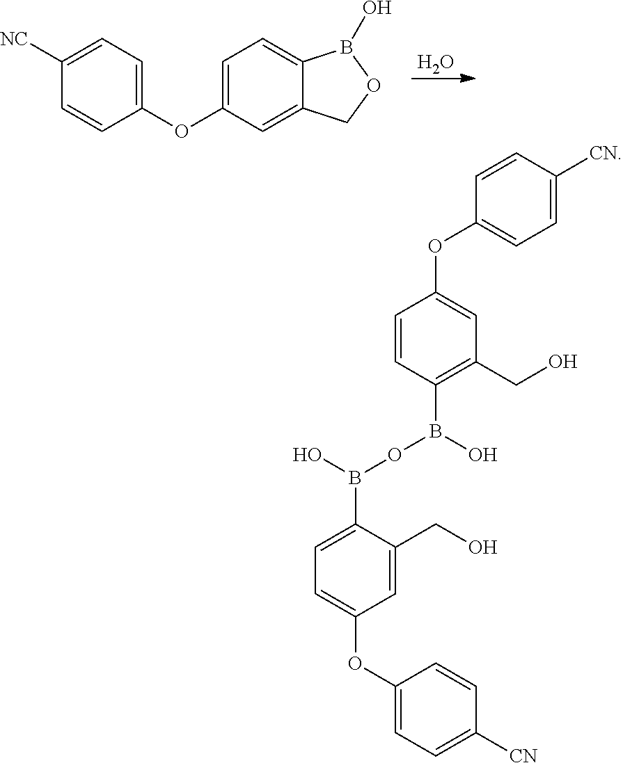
O.C1=C(OC2=CC=C([NC])C=C2)C=C2C(=C1)B(O)OC2.C1=C(CO)C(B(O)OB(C2=C(CO)C=C(OC3=CC=C([CN])C=C3)C=C2)O)=CC=C1OC1=CC=C([CN])C=C1
